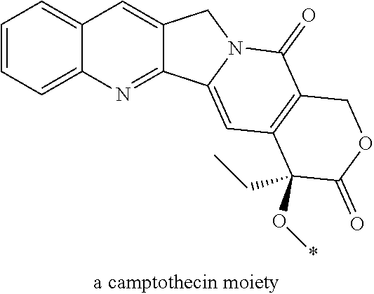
C1=CC=C2C(=C1)C=C1C(=N2)C2=CC3=C(C(=O)N2C1)COC(=O)C3(O*)CC
